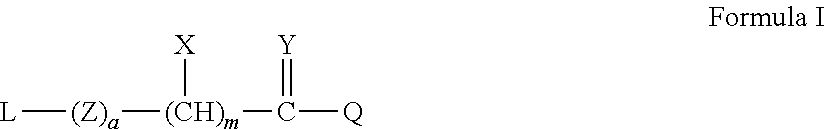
[L][(Z)a][(CH)m]([X])C(=[Y])[Q]
